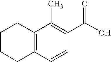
C12=C(C=CC(C(O)=O)=C1C)CCCC2
